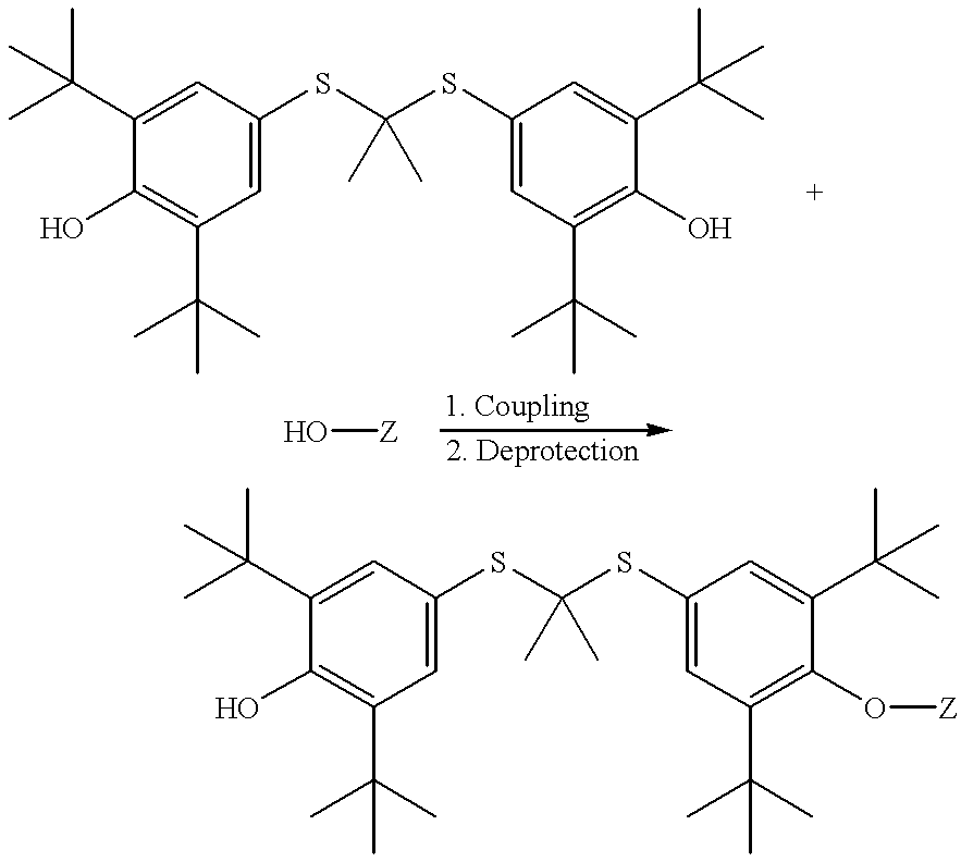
C1(C(C)(C)C)=CC(SC(SC2=CC(C(C)(C)C)=C(O)C(C(C)(C)C)=C2)(C)C)=CC(C(C)(C)C)=C1O.O[Z].C1(C(C)(C)C)=CC(SC(SC2=CC(C(C)(C)C)=C(O[Z])C(C(C)(C)C)=C2)(C)C)=CC(C(C)(C)C)=C1O
